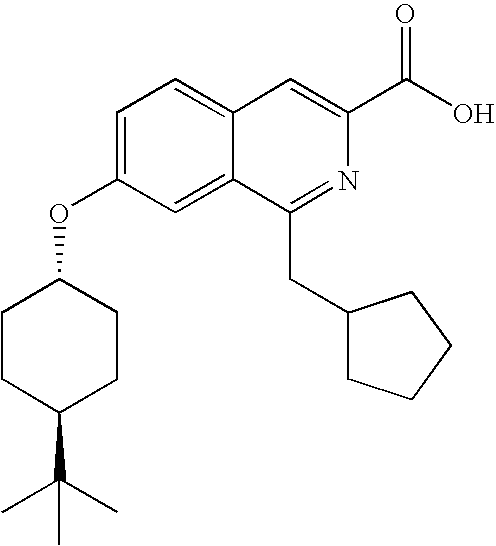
C1=C(OC2CCC(C(C)(C)C)CC2)C=C2C(=C1)C=C(C(O)=O)N=C2CC1CCCC1
